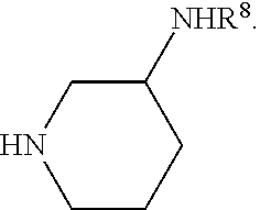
C1CCC([NHR8])CN1
